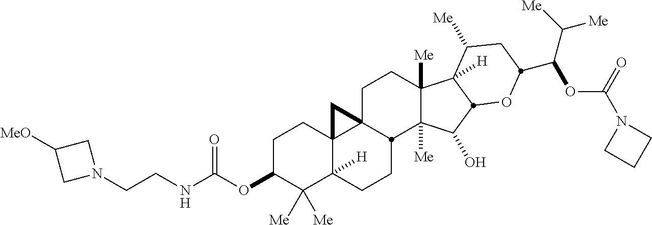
C1C23C4(C([H])(CCC2C2([Me])C([Me])(C1)C1([H])C([Me])CC(C(OC(=O)N5CCC5)C([Me])[Me])OC1C2O)C([Me])([Me])C(OC(=O)NCCN1CC([MeO])C1)CC4)C3
